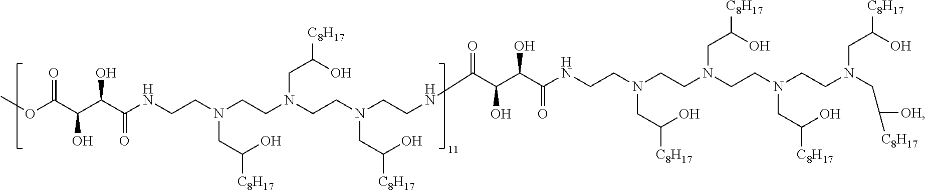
O(C(C(C(C(NCCN(CCN(CCN(CCNC(C(C(C(NCCN(CCN(CCN(CCN(CC([C8H17])[OH])CC([C8H17])O)CC([C8H17])O)CC([C8H17])O)CC([C8H17])O)=O)O)O)=O)CC([C8H17])O)CC([C8H17])O)CC([C8H17])O)=O)O)O)=O)C
